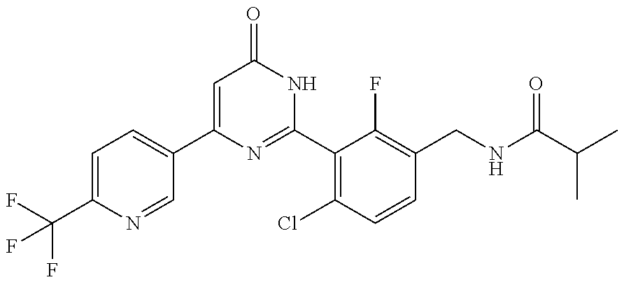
C1(C2=CC=C(C(F)(F)F)N=C2)=CC(=O)NC(C2=C(Cl)C=CC(CNC(C(C)C)=O)=C2F)=N1
